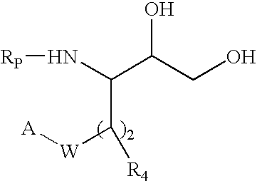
N(C(C(CO)O)C([W][A])[R4])[RP]
